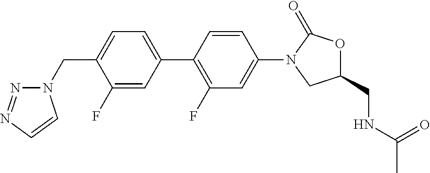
C1(F)=CC(C2=C(F)C=C(N3CC(CNC(C)=O)OC3=O)C=C2)=CC=C1CN1N=NC=C1
